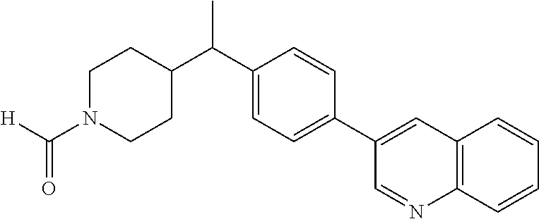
C(C1=CC=C(C2=CC3=C(N=C2)C=CC=C3)C=C1)(C)C1CCN(C([H])=O)CC1
